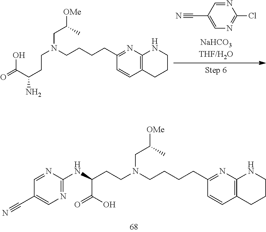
N1=CC(C#N)=CN=C1Cl.C1(CCCCN(CC([OMe])C)CCC(N)C(=O)O)=NC2=C(C=C1)CCCN2.C1(CCCCN(CC([OMe])C)CCC(NC2=NC=C(C#N)C=N2)C(O)=O)=NC2=C(C=C1)CCCN2
